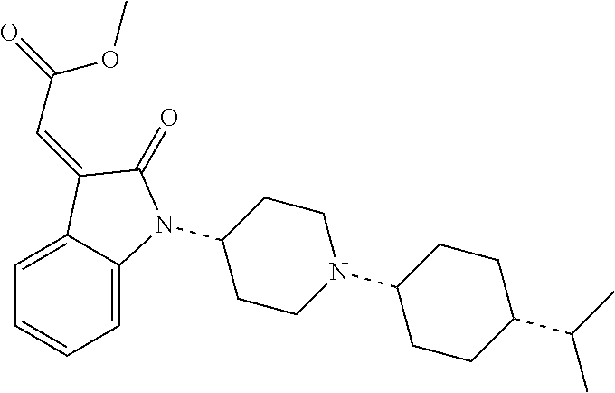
C1(N2C3=CC=CC=C3C(=CC(OC)=O)C2=O)CCN(C2CCC(C(C)C)CC2)CC1
